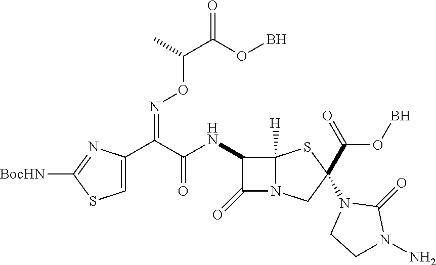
C1=C(C(C(=O)NC2C(=O)N3C2([H])SC(N2CCN(N)C2=O)(C(OB)=O)C3)=NOC(C(OB)=O)C)N=C([BocHN])S1
